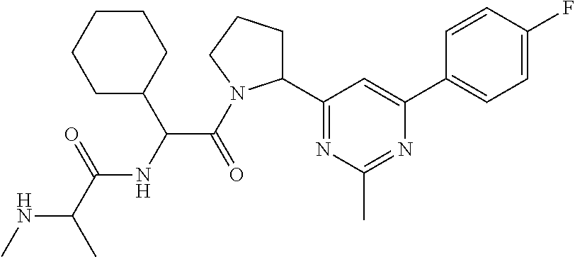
N(C(C)C(=O)NC(C(=O)N1C(C2=NC(C)=NC(C3=CC=C(F)C=C3)=C2)CCC1)C1CCCCC1)C
